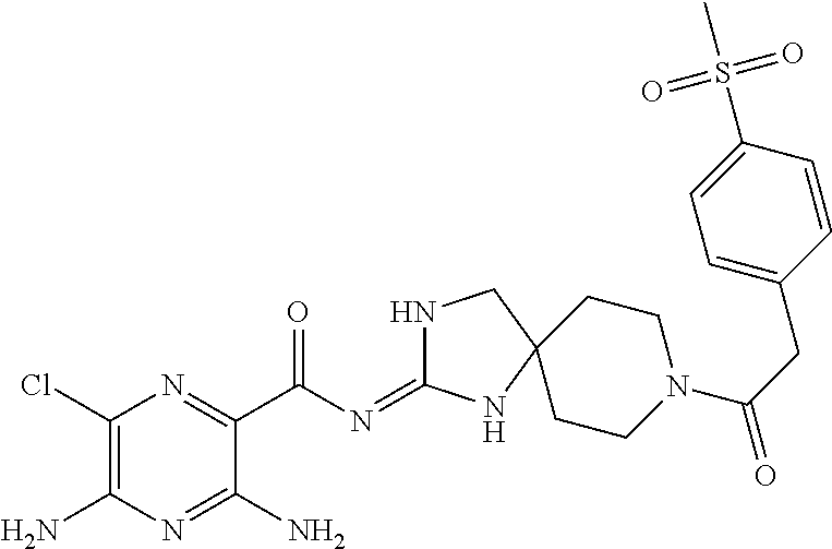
C1(Cl)=C(N)N=C(N)C(C(=O)N=C2NCC3(N2)CCN(C(=O)CC2=CC=C(S(C)(=O)=O)C=C2)CC3)=N1
